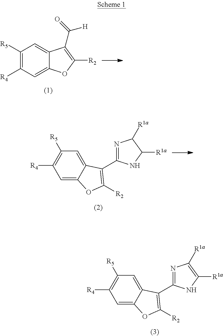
C1([R5])=C([R4])C=C2C(=C1)C(C(=O)[H])=C([R2])O2.C1=C2C(=CC([R4])=C1[R5])OC([R2])=C2C1=NC([R1a])=C([R1a])N1.C1=C2C(=CC([R4])=C1[R5])OC([R2])=C2C1=NC([R1a])C([R1a])N1
